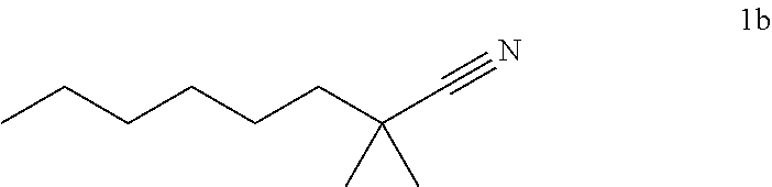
CCCCCCC(C#N)(C)C
